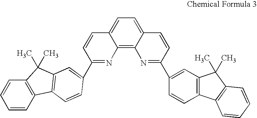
C12=CC=C3C(=C1N=C(C1=CC4=C(C=C1)C1=C(C4(C)C)C=CC=C1)C=C2)N=C(C1=CC2=C(C4=C(C=CC=C4)C2(C)C)C=C1)C=C3
